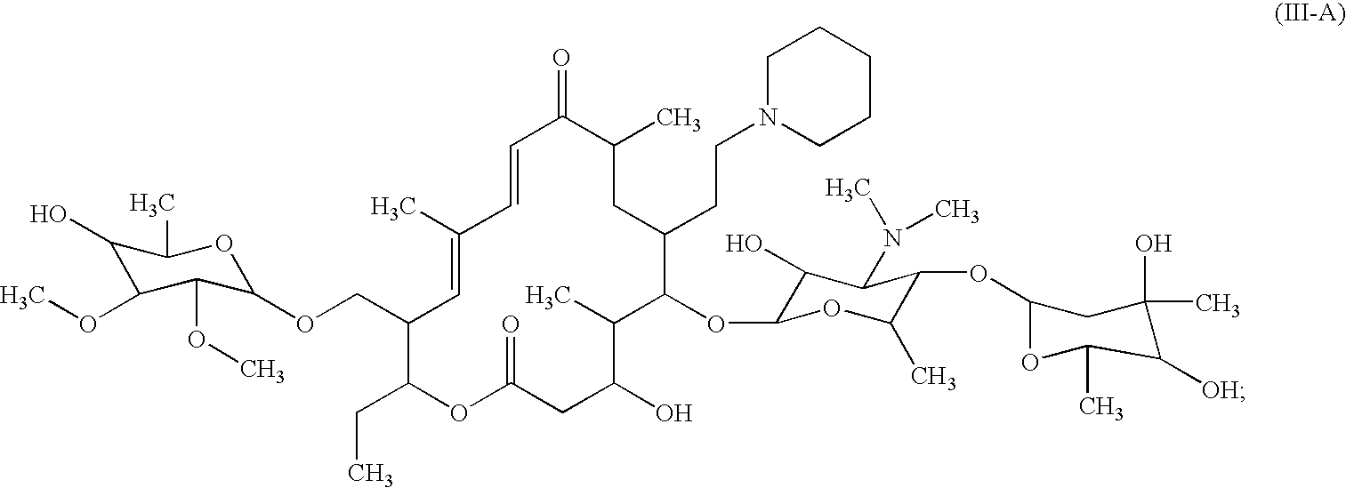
C1=CC(C)=CC(COC2C(OC)C(OC)C(O)C(C)O2)C(CC)OC(=O)CC(O)C(C)C(OC2C(O)C(N(C)C)C(OC3OC(C)C([OH])C(O)(C)C3)C(C)O2)C(CCN2CCCCC2)CC(C)C1=O
